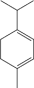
C1CC(C)=CC=C1C(C)C
